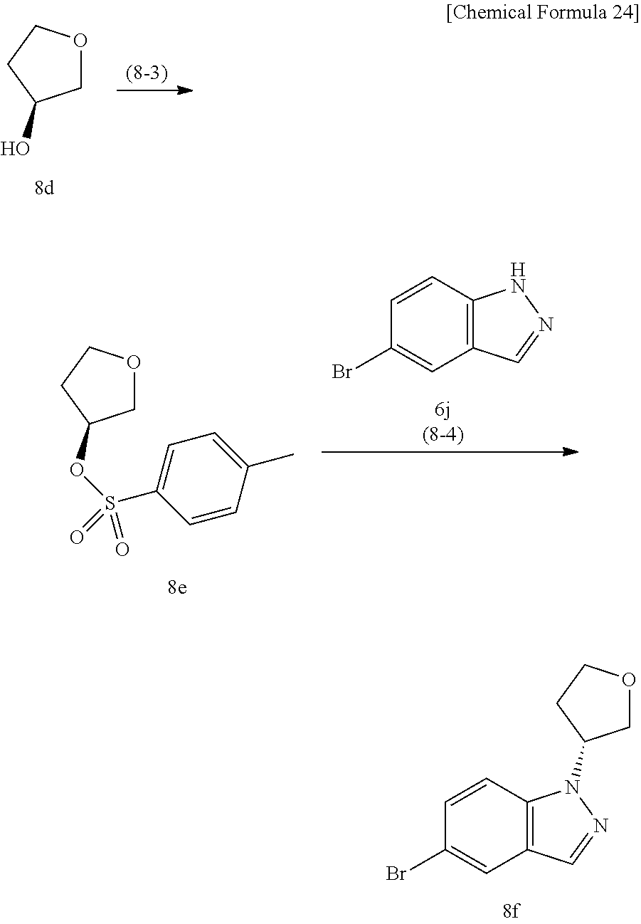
C12=C(C=CC(Br)=C1)N(C1COCC1)N=C2.C1OCCC1O.C1OCCC1OS(=O)(C1=CC=C(C)C=C1)=O.C12=C(C=CC(Br)=C1)NN=C2
